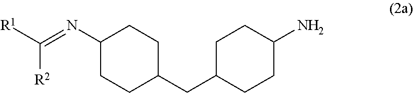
C1CC(CC2CCC(N)CC2)CCC1N=C([R1])[R2]
